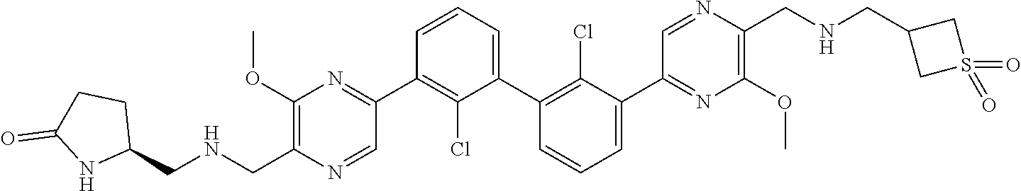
C1(C2=NC(OC)=C(C[HN]CC3CCC(=O)N3)N=C2)=C(Cl)C(C2=C(Cl)C(C3=NC(OC)=C(CNCC4CS(=O)(=O)C4)N=C3)=CC=C2)=CC=C1
